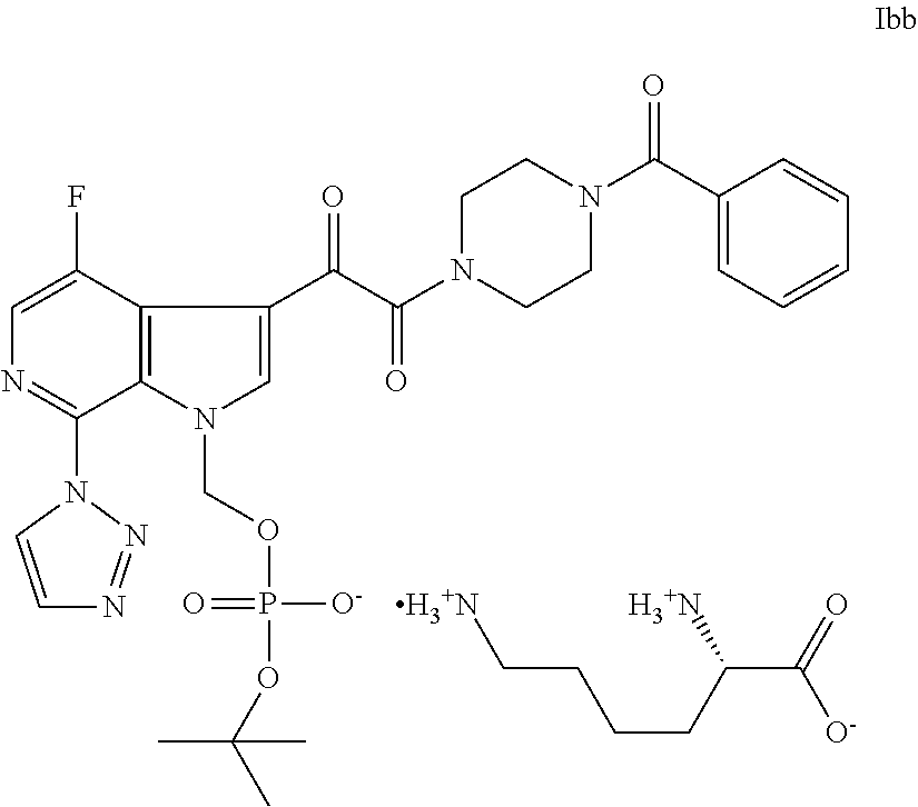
C12=C(N(COP(OC(C)(C)C)([O-])=O)C=C1C(C(N1CCN(C(C3=CC=CC=C3)=O)CC1)=O)=O)C(N1C=CN=N1)=NC=C2F.[H3+N]CCCCC(C(=O)[O-])[H3+N]
